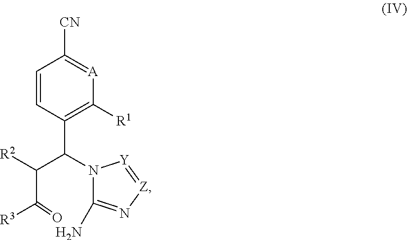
N1(C(C([R2])C(=O)[R3])C2=C([R1])[A]=C([CN])C=C2)C(N)=N[Z]=[Y]1
